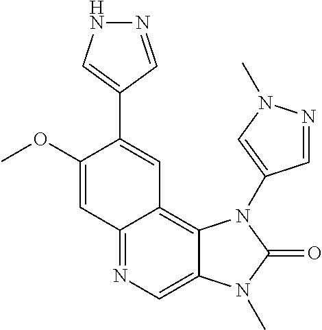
C12=NC=C3C(=C1C=C(C1=CNN=C1)C(OC)=C2)N(C1=CN(C)N=C1)C(=O)N3C
